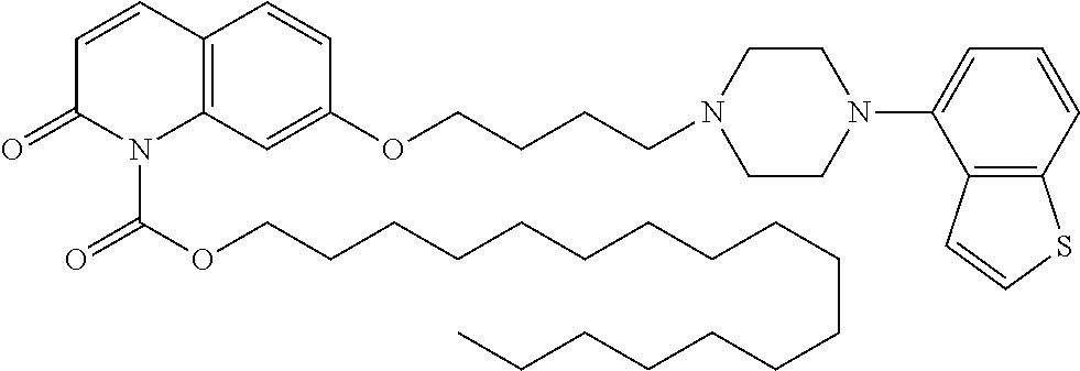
C12=C(C=C(OCCCCN3CCN(C4=CC=CC5=C4C=CS5)CC3)C=C1)N(C(OCCCCCCCCCCCCCCCCC)=O)C(=O)C=C2
